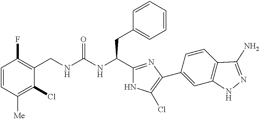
C1=CC([Me])=C(Cl)C(CNC(NC(C2=NC(C3=CC4=C(C=C3)C(N)=NN4)=C(Cl)N2)CC2=CC=CC=C2)=O)=C1F
